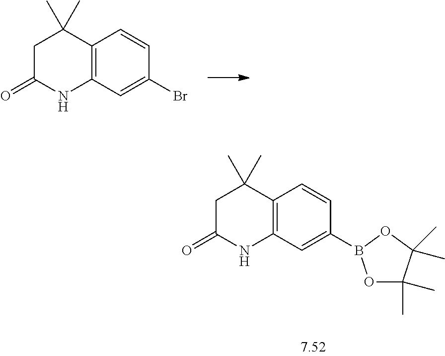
C12=C(C=C(B3OC(C)(C)C(C)(C)O3)C=C1)NC(=O)CC2(C)C.C12=C(C=C(Br)C=C1)NC(=O)CC2(C)C
